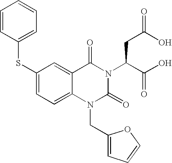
C1=C(SC2=CC=CC=C2)C=C2C(=C1)N(CC1=CC=CO1)C(=O)N(C(C(=O)O)CC(O)=O)C2=O
